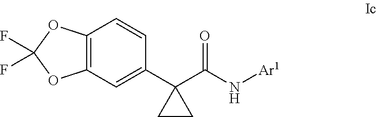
C12=C(C=C(C3(C(N[Ar1])=O)CC3)C=C1)OC(F)(F)O2
